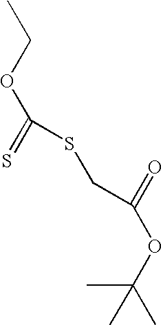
CCOC(=S)SCC(=O)OC(C)(C)C
